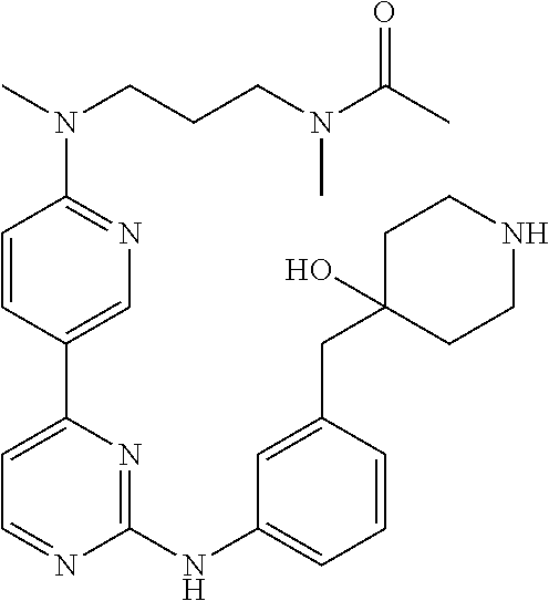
C1=CC(C2=CC=NC(NC3=CC=CC(CC4(O)CCNCC4)=C3)=N2)=CN=C1N(C)CCCN(C(C)=O)C
